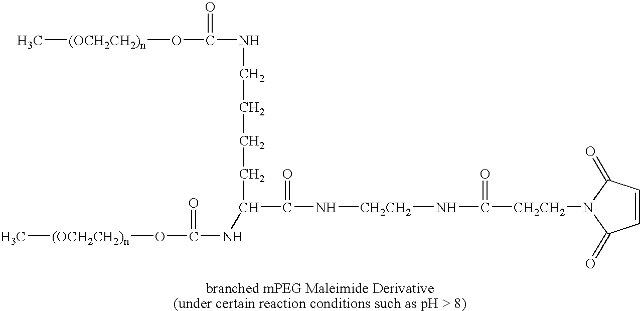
N(C([CH2CH2]N1C(=O)C=CC1=O)=O)[CH2CH2]NC(C(CCCCNC(O[(OCH2CH2)n]C)=O)NC(O[(OCH2CH2)n]C)=O)=O
